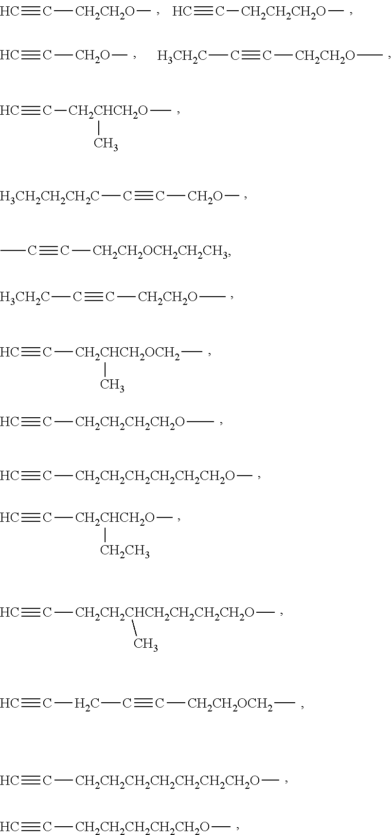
C#C[CH2CH2O]C.C#C[CH2CH2CH2O]C.C#C[CH2CH2CH2CH2CH2CH2O]C.C#C[CH2CH2CHCH2CH2CH2CH2O](C)C.C#C[CH2CH2CH2CH2O]C.C#C[CH2CHCH2O](C)C.C(#C[CH2O]C)[H3CH2CH2CH2C].C(#C[CH2CH2O]C)[H3CH2C].C#C[CH2CHCH2OCH2](C)C.C#C[CH2CHCH2O]([CH2CH3])C.C#C[CH2O]C.C(#C[CH2CH2O]C)[H3CH2C].C#CCC#C[CH2CH2OCH2]C.C#C[CH2CH2CH2CH2CH2CH2CH2O]C.C#C[CH2CH2CH2CH2CH2O]C.C(#C[CH2CH2OCH2CH2CH3])C
